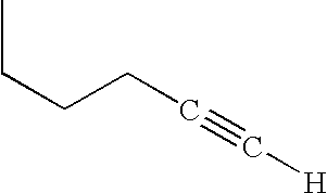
C(C#C[H])CCC
